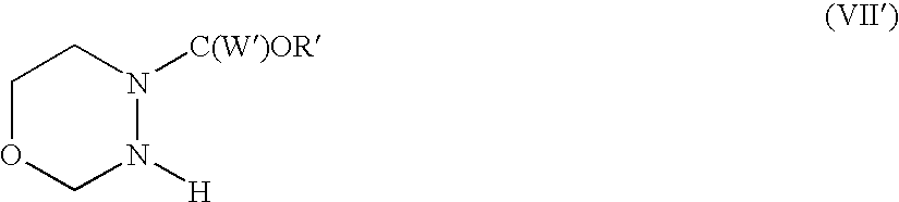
C1OCN([H])N([C(W)OR])C1
